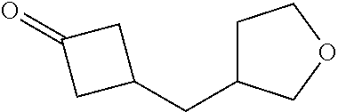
C(C1CC(=O)C1)C1CCOC1
